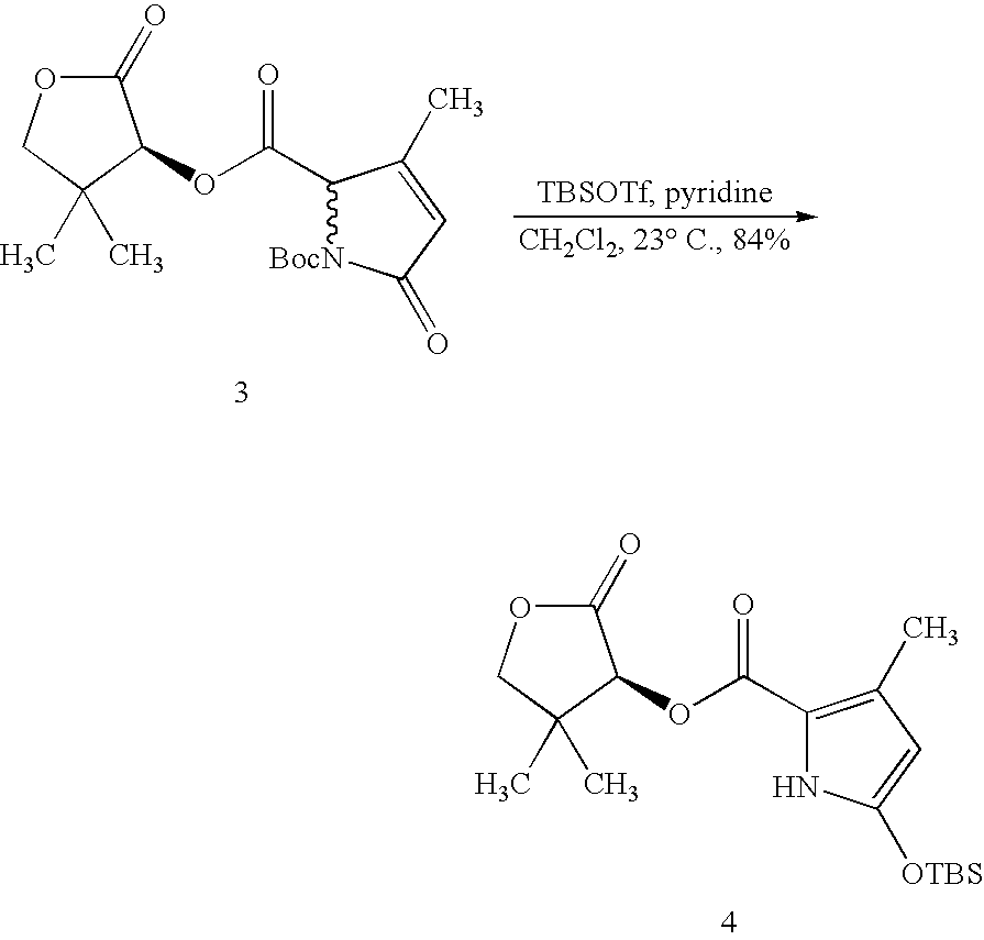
C1(=O)OCC(C)(C)C1OC(C1=C(C)C=C([OTBS])N1)=O.C1(=O)OCC(C)(C)C1OC(C1[BocN]C(=O)C=C1C)=O
